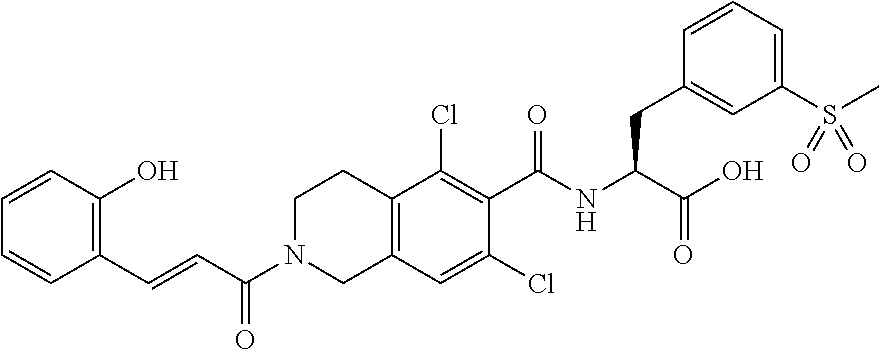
C(C(N1CC2=C(CC1)C(Cl)=C(C(NC(C(O)=O)CC1=CC(S(=O)(C)=O)=CC=C1)=O)C(Cl)=C2)=O)=CC1=C(O)C=CC=C1
